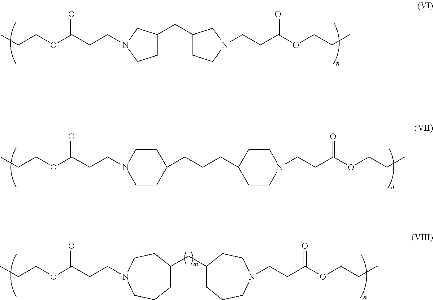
CCCOC(CCN1CC(CC2CCN(CCC(OCCC)=O)C2)CC1)=O.CCCOC(CCN1CCC(CCCC2CCN(CCC(OCCC)=O)CC2)CC1)=O.CCCOC(CCN1CCC(CC2CCCN(CCC(OCCC)=O)CC2)CCC1)=O
